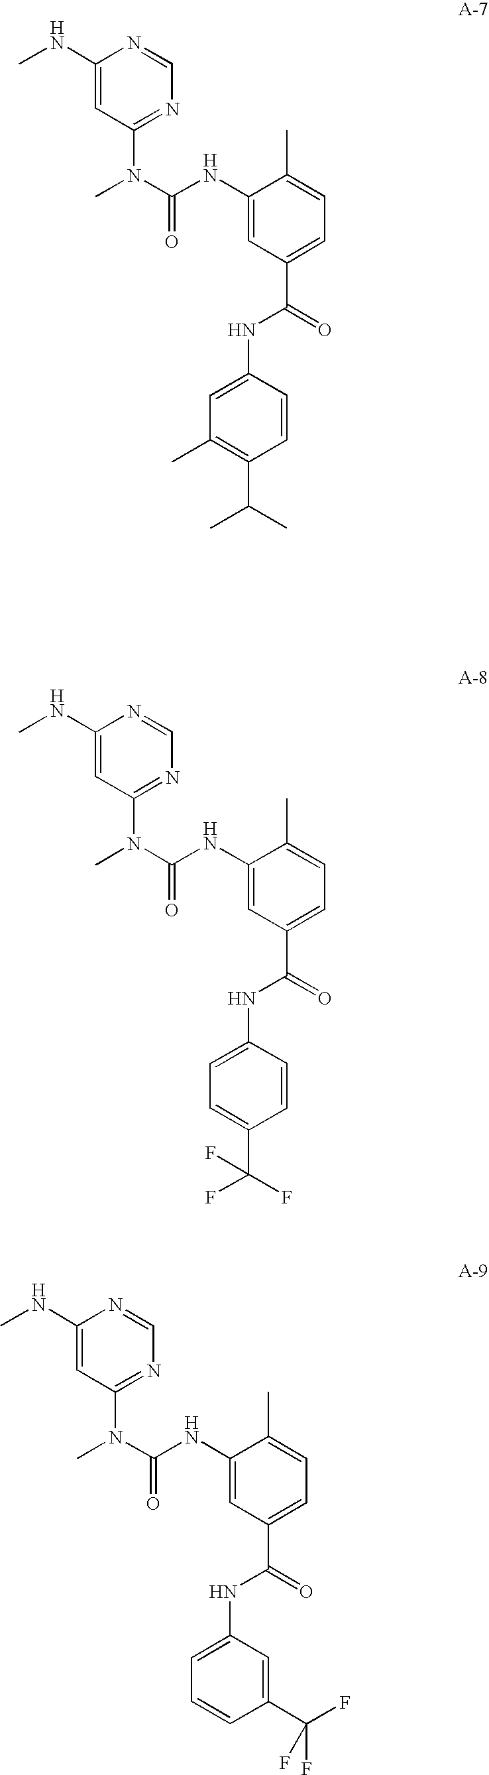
N1=CN=C(N(C)C(=O)NC2=CC(C(NC3=CC(C)=C(C(C)C)C=C3)=O)=CC=C2C)C=C1NC.N1=CN=C(N(C)C(=O)NC2=CC(C(NC3=CC=C(C(F)(F)F)C=C3)=O)=CC=C2C)C=C1NC.N1=CN=C(N(C)C(=O)NC2=CC(C(NC3=CC=CC(C(F)(F)F)=C3)=O)=CC=C2C)C=C1NC
